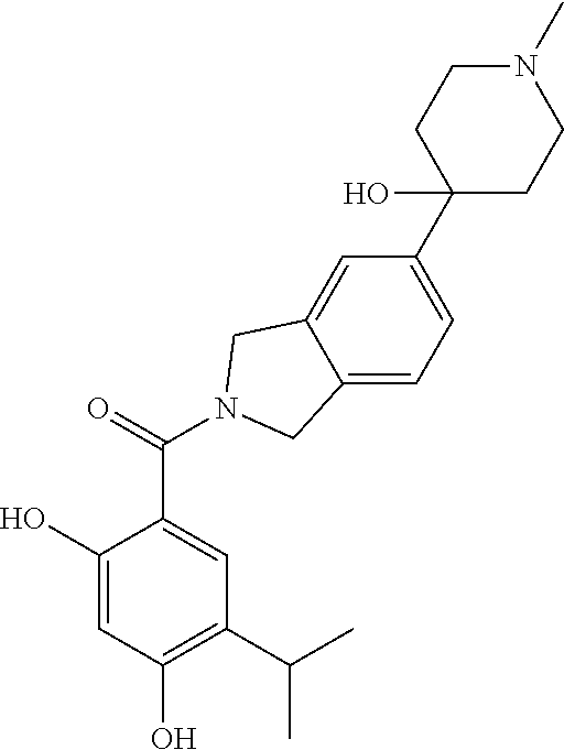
C1(O)=CC(O)=C(C(C)C)C=C1C(=O)N1CC2=CC(C3(O)CCN(C)CC3)=CC=C2C1
